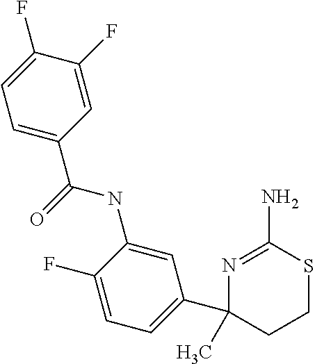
N1=C(N)SCCC1(C1=CC=C(F)C(NC(C2=CC=C(F)C(F)=C2)=O)=C1)C
